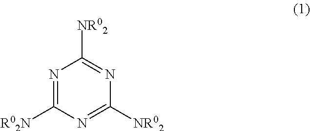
N1=C([R02N])N=C([NR02])N=C1[NR02]
